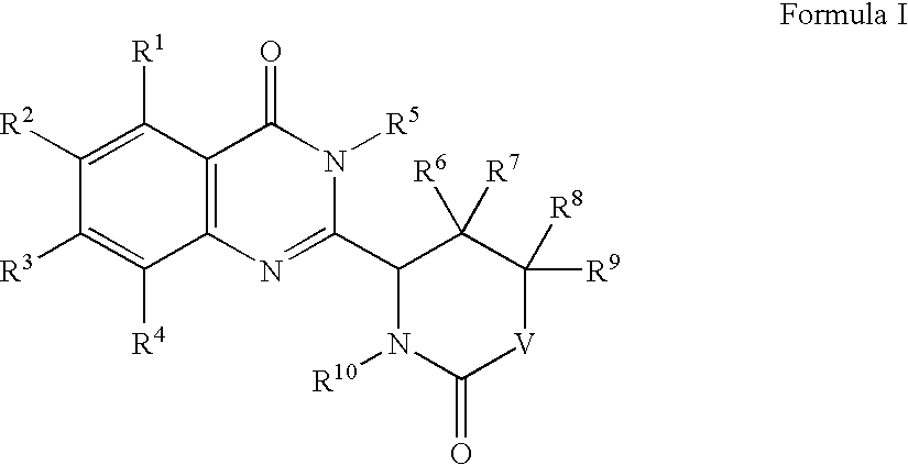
C1([R2])=C([R1])C2=C(C([R4])=C1[R3])N=C(C1C([R6])([R7])C([R9])([R8])[V]C(=O)N1[R10])N([R5])C2=O
